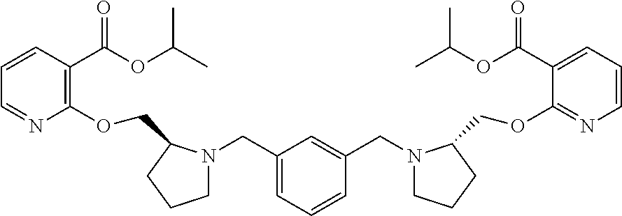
C1(OCC2N(CC3=CC=CC(CN4CCCC4COC4=NC=CC=C4C(OC(C)C)=O)=C3)CCC2)=C(C(OC(C)C)=O)C=CC=N1
